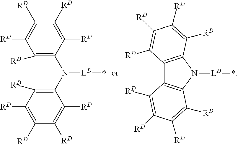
C1([RD])=C(N(C2=C([RD])C([RD])=C([RD])C([RD])=C2[RD])[LD]*)C([RD])=C([RD])C([RD])=C1[RD].C12=C(N([LD]*)C3=C1C([RD])=C([RD])C([RD])=C3[RD])C([RD])=C([RD])C([RD])=C2[RD]
